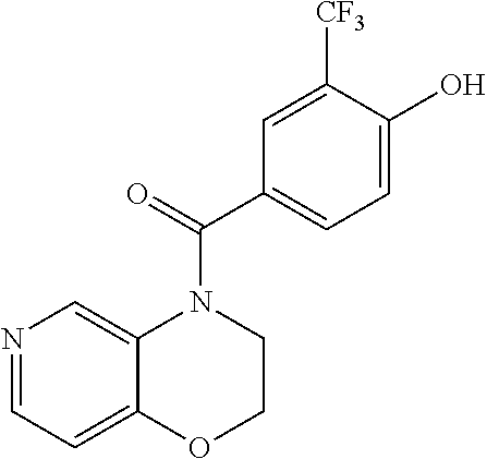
N1=CC=C2C(=C1)N(C(C1=CC=C(O)C([CF3])=C1)=O)CCO2
